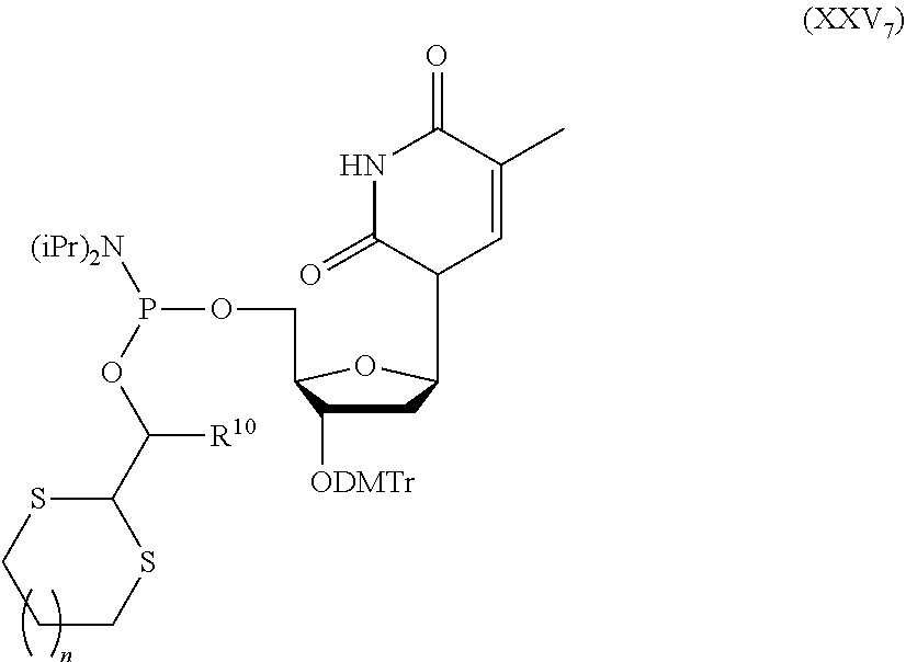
C1C([ODMTr])C(COP([(iPr)2N])OC(C2SCCCS2)[R10])OC1C1C=C(C)C(=O)NC1=O
